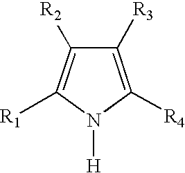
C1([R3])=C([R4])N([H])C([R1])=C1[R2]
